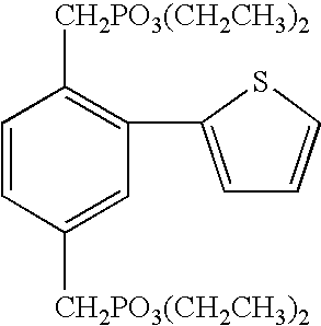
C1=CC([CH2PO3(CH2CH3)2])=CC(C2=CC=CS2)=C1[CH2PO3(CH2CH3)2]
